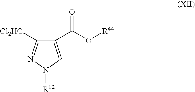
C1(C(O[R44])=O)=CN([R12])N=C1[Cl2HC]
